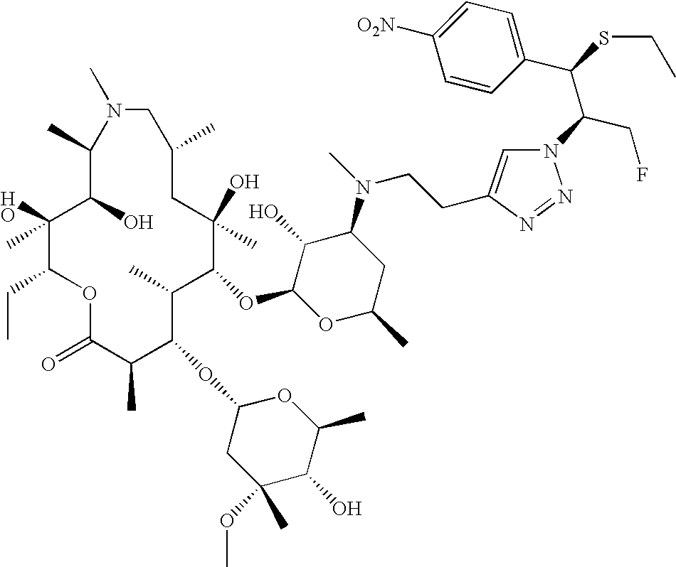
C1(C)C(O)C(C)(O)C(CC)OC(=O)C(C)C(OC2CC(C)(OC)C(O)C(C)O2)C(C)C(OC2OC(C)CC(N(CCC3=CN(C(CF)C(C4=CC=C([O2N])C=C4)SCC)N=N3)C)C2O)C(C)(O)CC(C)CN1C
